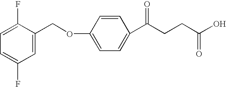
C1=C(F)C(COC2=CC=C(C(CCC(O)=O)=O)C=C2)=CC(F)=C1
